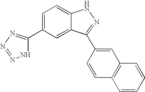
C1=C(C2=NN=NN2)C=C2C(=C1)NN=C2C1=CC2=C(C=C1)C=CC=C2
